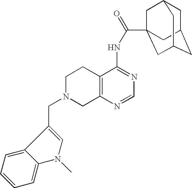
C1N(CC2=CN(C)C3=CC=CC=C23)CC2=C(C1)C(NC(=O)C13CC4CC(CC(C1)C4)C3)=NC=N2
